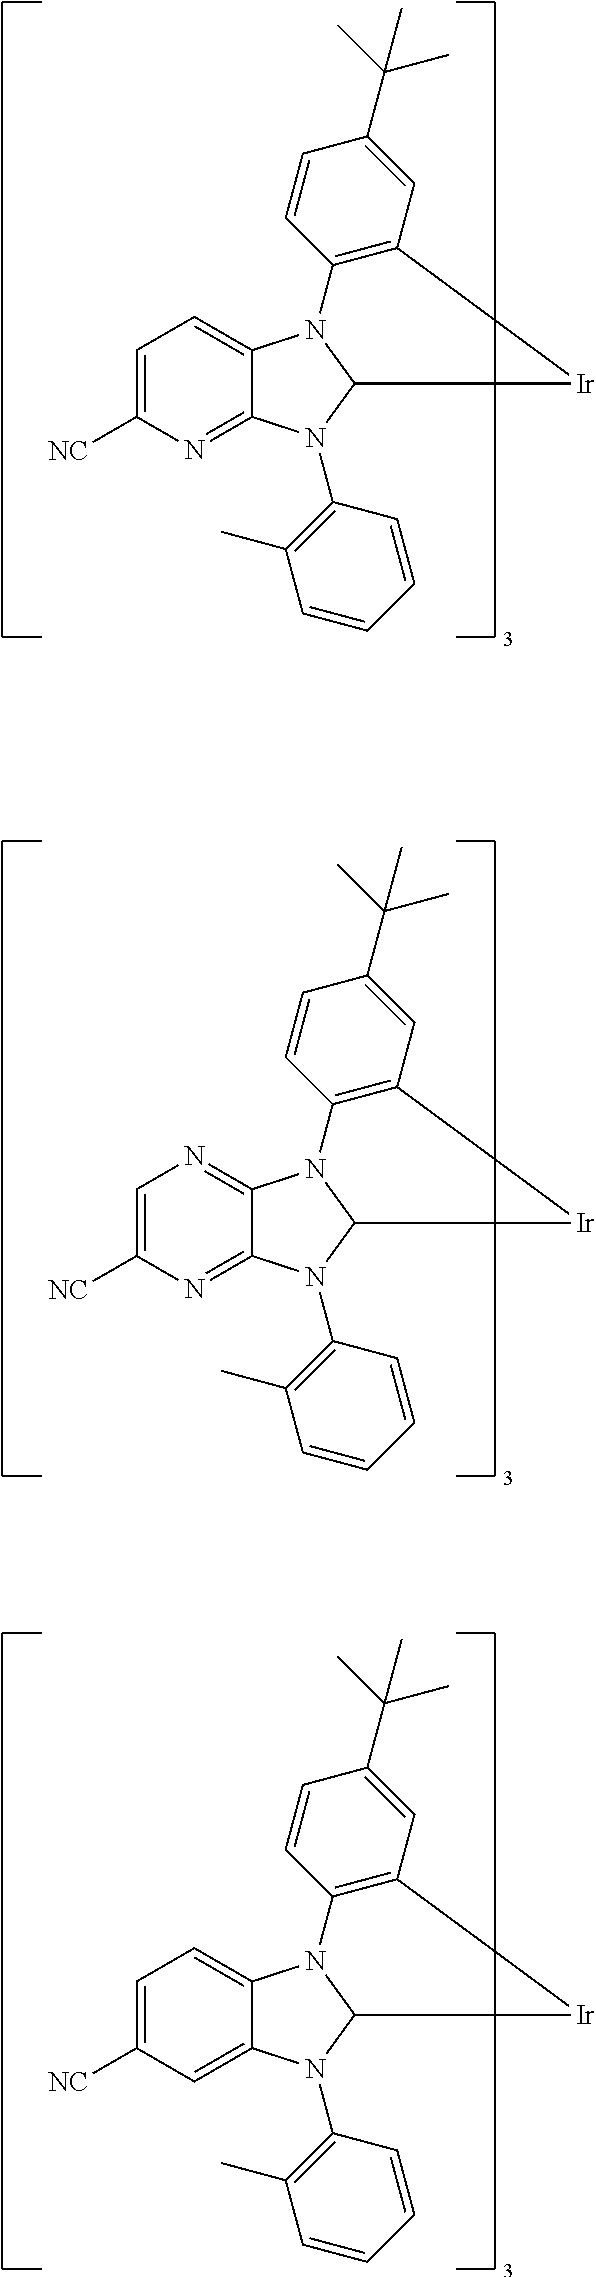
C1=C([NC])N=C2C(=C1)N1C(N2C2=C(C)C=CC=C2)[Ir]C2=C1C=CC(C(C)(C)C)=C2.C1=C([NC])N=C2C(=N1)N1C(N2C2=C(C)C=CC=C2)[Ir]C2=C1C=CC(C(C)(C)C)=C2.C1=C([NC])C=C2C(=C1)N1C(N2C2=C(C)C=CC=C2)[Ir]C2=C1C=CC(C(C)(C)C)=C2
